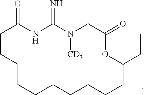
C1CCCCCCCCCC(CC)OC(=O)CN([CD3])C(=N)NC1=O
